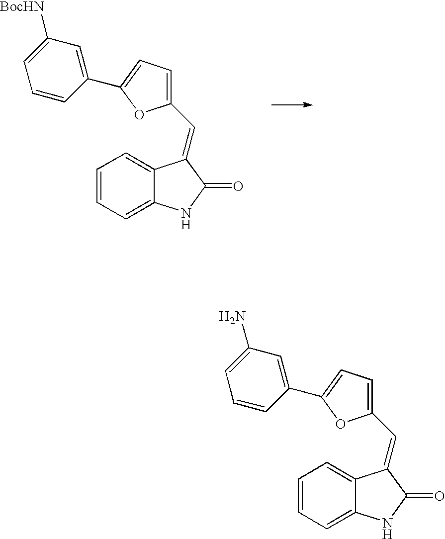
C1=CC=C2C(=C1)C(=CC1=CC=C(C3=CC([BocHN])=CC=C3)O1)C(=O)N2.C1=CC=C2C(=C1)C(=CC1=CC=C(C3=CC(N)=CC=C3)O1)C(=O)N2
